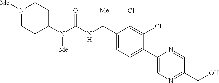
C1(N(C(NC(C2=CC=C(C3=CN=C(CO)C=N3)C(Cl)=C2Cl)[Me])=O)[Me])CCN([Me])CC1
